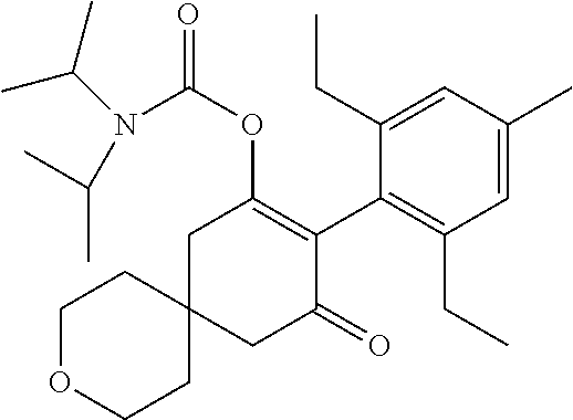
C1OCCC2(C1)CC(=O)C(C1=C(CC)C=C(C)C=C1CC)=C(OC(=O)N(C(C)C)C(C)C)C2
